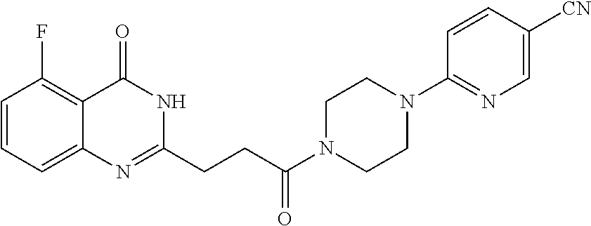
C1=CC=C2C(=C1F)C(=O)NC(CCC(N1CCN(C3=NC=C([CN])C=C3)CC1)=O)=N2
